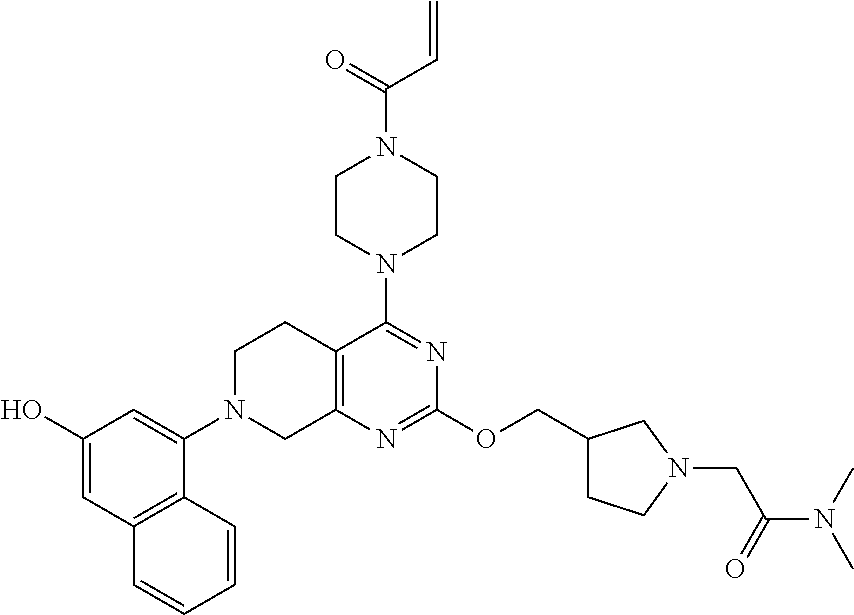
C12=C(N=C(OCC3CCN(CC(N(C)C)=O)C3)N=C1N1CCN(C(=O)C=C)CC1)CN(C1=CC(O)=CC3=C1C=CC=C3)CC2
